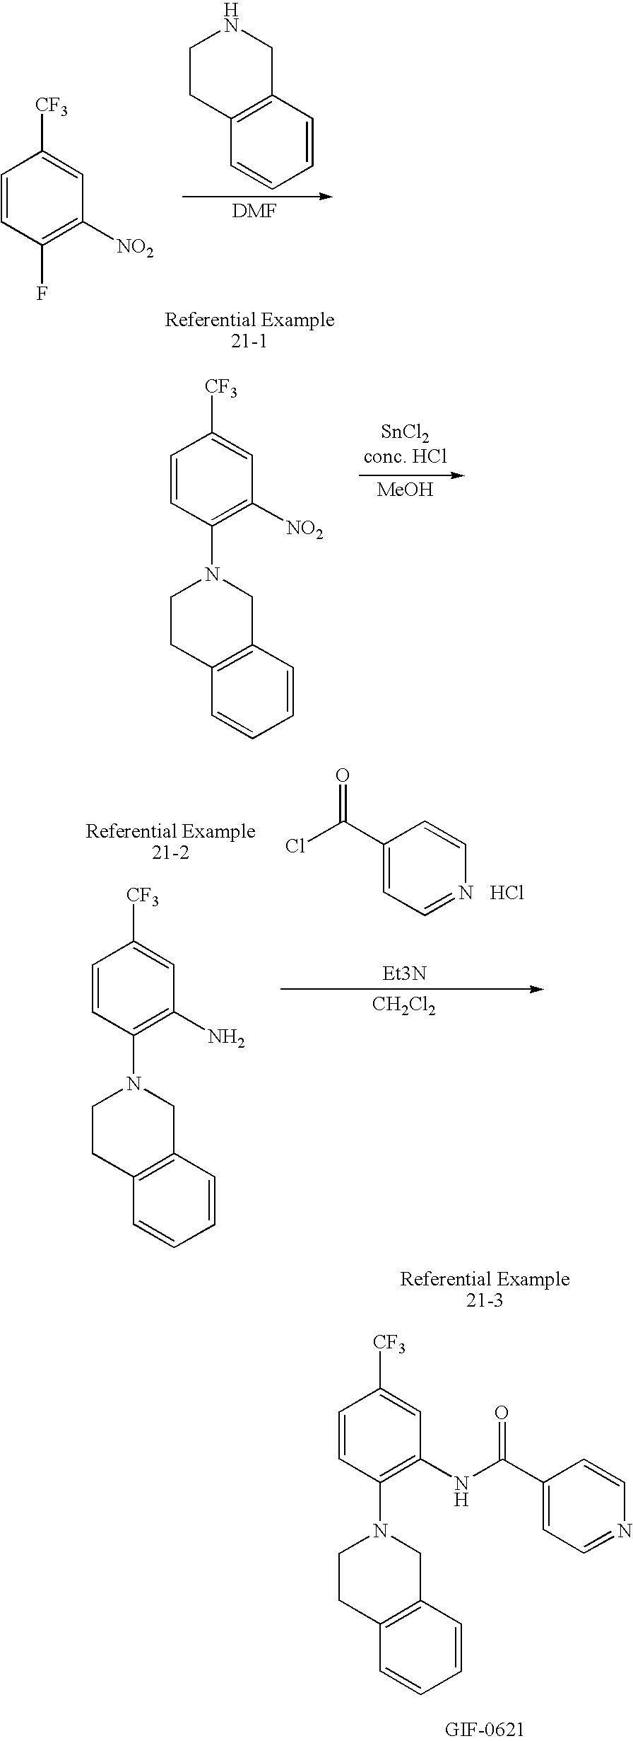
C1=CC(F)=C([NO2])C=C1[CF3].C1=CC2=C(C=C1)CCNC2.[SnCl2conc. HCl].[MeOH].C1=CC(N2CC3=C(C=CC=C3)CC2)=C([NO2])C=C1[CF3].C1(C(Cl)=O)=CC=NC=C1.Cl.[Et3N].[CH2Cl2].C1=CC(N2CC3=C(C=CC=C3)CC2)=C(N)C=C1[CF3].C1=CC(N2CC3=C(C=CC=C3)CC2)=C(NC(C2=CC=NC=C2)=O)C=C1[CF3]
